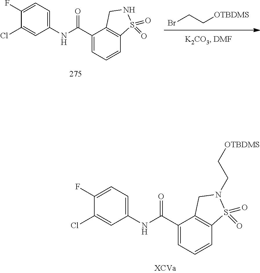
C1(Cl)=CC(NC(C2=CC=CC3=C2CN(CC[OTBDMS])S3(=O)=O)=O)=CC=C1F.BrCC[OTBDMS].C1(Cl)=CC(NC(C2=CC=CC3=C2CNS3(=O)=O)=O)=CC=C1F
